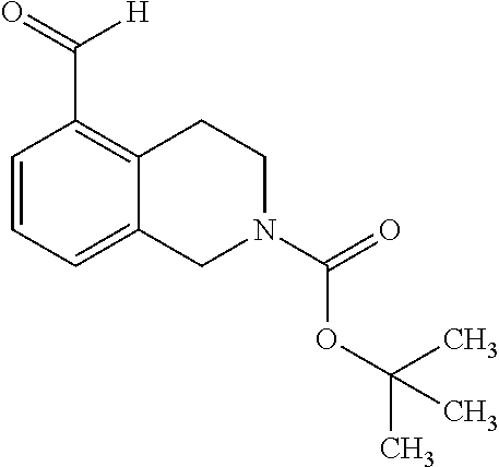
C1=CC=C2C(=C1C([H])=O)CCN(C(=O)OC(C)(C)C)C2
